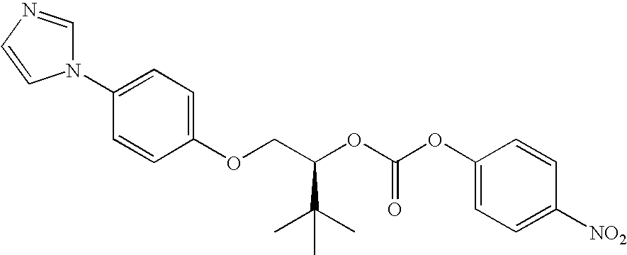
O(CC(OC(OC1=CC=C([NO2])C=C1)=O)C(C)(C)C)C1=CC=C(N2C=NC=C2)C=C1
